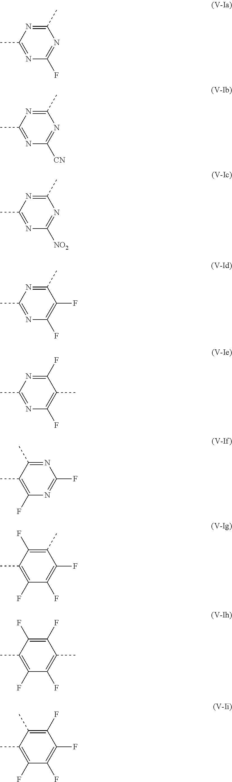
C1(C)=NC(C)=NC(F)=N1.C1(C)=NC(C)=NC([CN])=N1.C1(C)=NC(C)=NC([NO2])=N1.C1(C)=NC(C)=NC(F)=C1F.C1(F)=NC(C)=NC(F)=C1C.C1(C)=NC(F)=NC(F)=C1C.C1(F)=C(C)C(F)=C(F)C(F)=C1C.C1(F)=C(F)C(C)=C(F)C(F)=C1C.C1(C)=C(F)C(F)=C(F)C(F)=C1C
